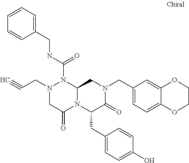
N1(CC#C)CC(=O)N2C(N1C(NCC1=CC=CC=C1)=O)CN(CC1=CC=C3C(=C1)OCCO3)C(=O)C2CC1=CC=C(O)C=C1
